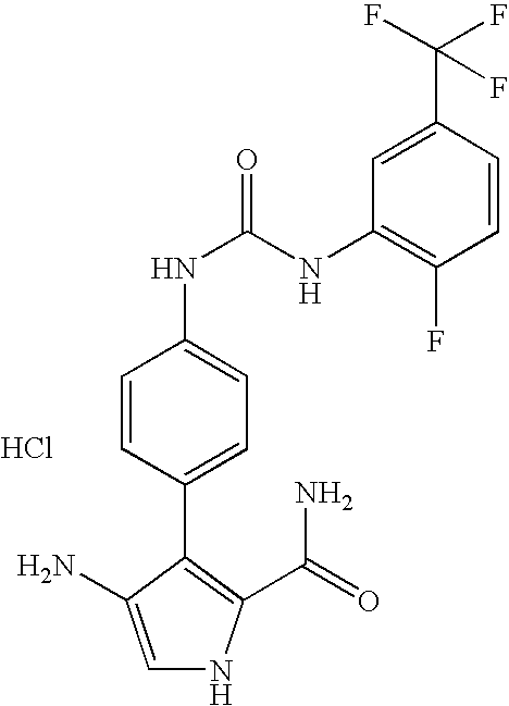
C1=C(N)C(C2=CC=C(NC(=O)NC3=C(F)C=CC(C(F)(F)F)=C3)C=C2)=C(C(=O)N)N1.Cl
